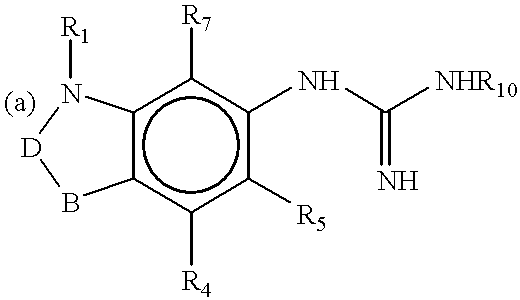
c12c(c([R4])c([R5])c(NC([NHR10])=N)c1[R7])B[D]N2[R1]
